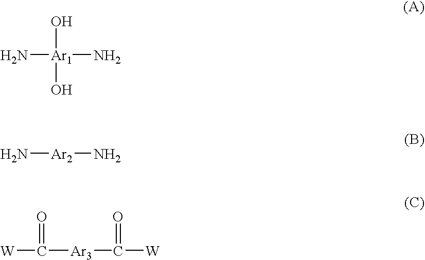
N[Ar1](N)(O)O.N[Ar2]N.[W]C([Ar3]C(=O)[W])=O
